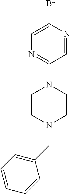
C1=NC(Br)=CN=C1N1CCN(CC2=CC=CC=C2)CC1
